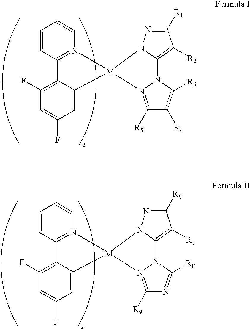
C1=CC=CN2=C1C1=C(F)C=C(F)C=C1[M]21N2N=C([R1])C([R2])=C2N2C([R3])=C([R4])C([R5])=N12.C1=CC=CN2=C1C1=C(F)C=C(F)C=C1[M]21N2N=C([R6])C([R7])=C2N2C([R8])=NC([R9])=N12
